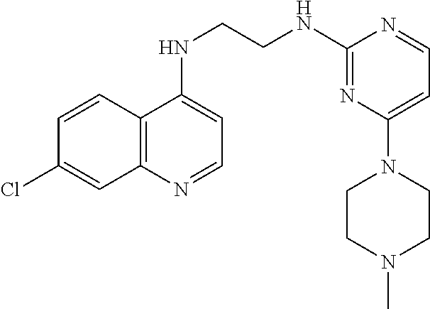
C12=C(N=CC=C1NCCNC1=NC(N3CCN(C)CC3)=CC=N1)C=C(Cl)C=C2
